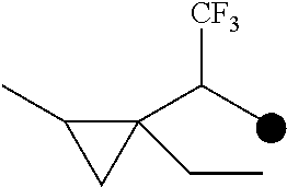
C1(C(C)[CF3])(CC)C(C)C1
